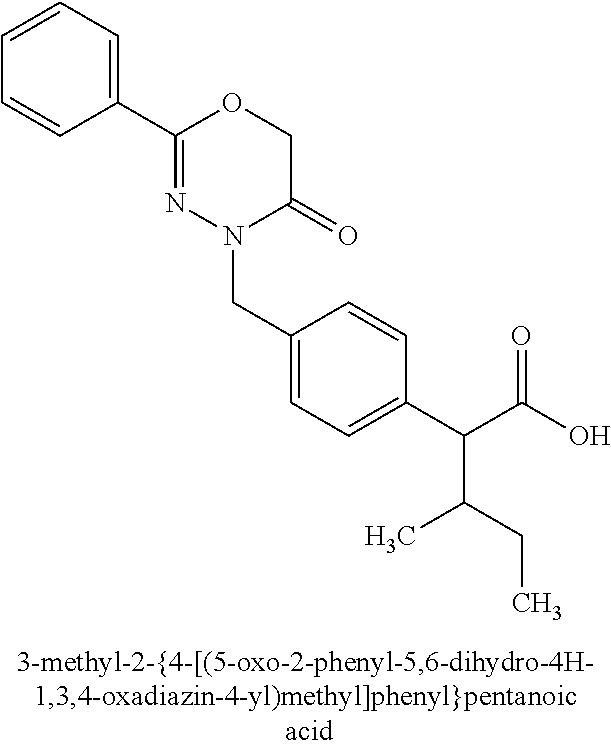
N1(CC2=CC=C(C(C(O)=O)C(C)CC)C=C2)C(=O)COC(C2=CC=CC=C2)=N1
